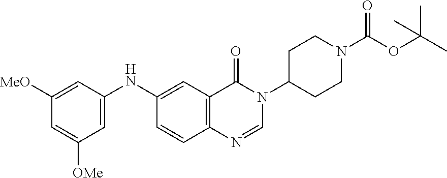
C1(NC2=CC([OMe])=CC([MeO])=C2)=CC2=C(C=C1)N=CN(C1CCN(C(OC(C)(C)C)=O)CC1)C2=O
